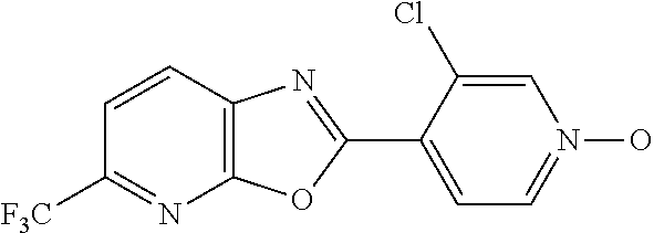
C12=C(C=CC([F3C])=N1)N=C(C1=CC=N(O)C=C1Cl)O2
